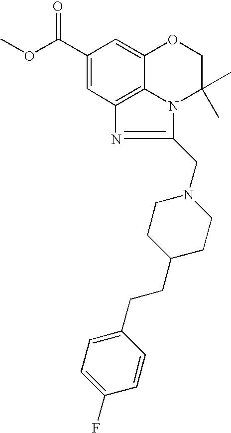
C1(C(OC)=O)=CC2=C3C(=C1)OCC(C)(C)N3C(CN1CCC(CCC3=CC=C(F)C=C3)CC1)=N2
